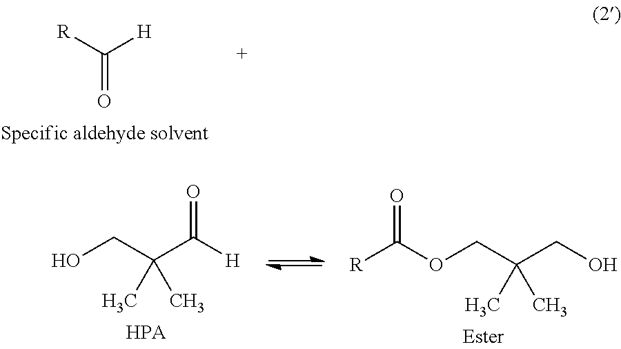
[R]C([H])=O.C(C([H])=O)(CO)(C)C.C(CO)(COC([R])=O)(C)C
